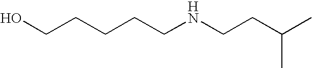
OCCCCCNCCC(C)C
